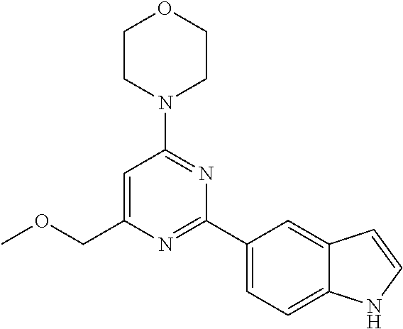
C1=C(COC)N=C(C2=CC=C3C(=C2)C=CN3)N=C1N1CCOCC1
